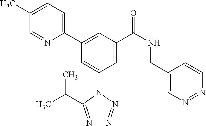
C1=C(C)C=NC(C2=CC(C(NCC3=CN=NC=C3)=O)=CC(N3C(C(C)C)=NN=N3)=C2)=C1
